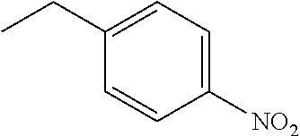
C1([NO2])=CC=C(CC)C=C1
